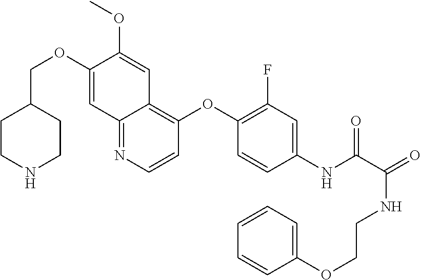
C1CNCCC1COC1=CC2=NC=CC(OC3=C(F)C=C(NC(C(=O)NCCOC4=CC=CC=C4)=O)C=C3)=C2C=C1OC
